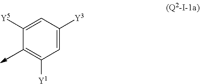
C1([Y5])=CC([Y3])=CC([Y1])=C1
